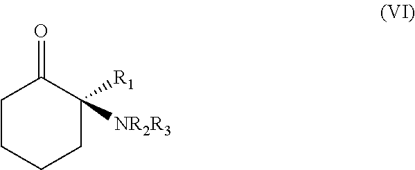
[NR2R3]C1([R1])C(=O)CCCC1
